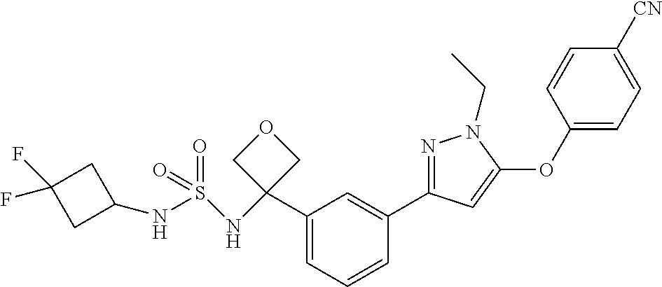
C1=CC=C(C2(NS(=O)(NC3CC(F)(F)C3)=O)COC2)C=C1C1=NN(CC)C(OC2=CC=C([CN])C=C2)=C1
